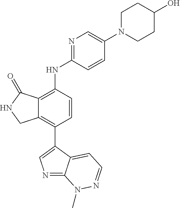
N1=C2C(=CC=NN2C)C(C2=C3C(=C(NC4=NC=C(N5CCC(O)CC5)C=C4)C=C2)C(=O)NC3)=C1
